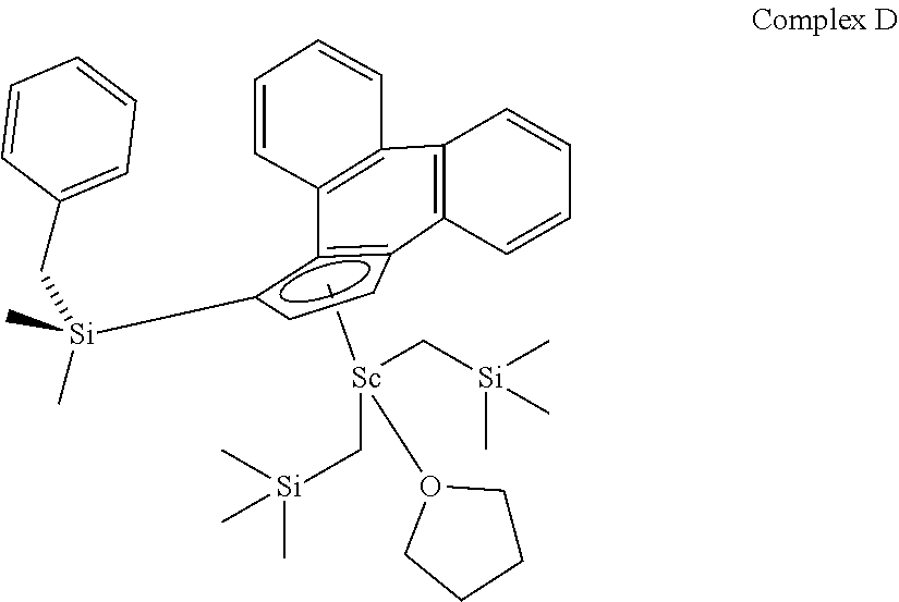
C[Sc](C[Si](C)(C)C)(C[Si](C)(C)C)O1CCCC1.[Si](C)(CC1=CC=CC=C1)(C)c1ccc2~c1C1=C(C3=C2C=CC=C3)C=CC=C1
